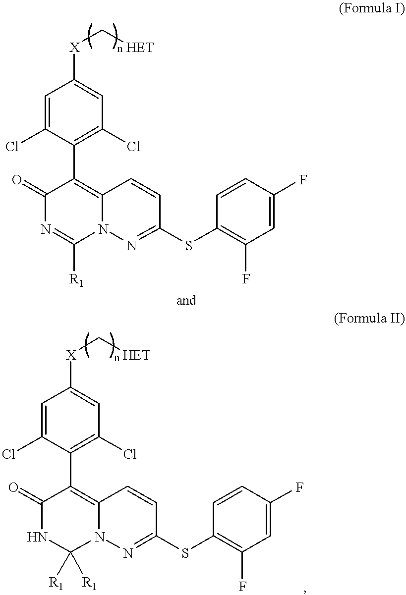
C1=C(Cl)C(C2=C3N(N=C(SC4=C(F)C=C(F)C=C4)C=C3)C([R1])=NC2=O)=C(Cl)C=C1[X]C[HET].C1=C(Cl)C(C2=C3N(N=C(SC4=C(F)C=C(F)C=C4)C=C3)C([R1])([R1])NC2=O)=C(Cl)C=C1[X]C[HET]
